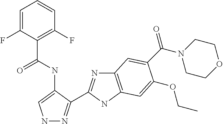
C1=C(F)C(C(NC2=CNN=C2C2=NC3=C(N2)C=C(OCC)C(C(N2CCOCC2)=O)=C3)=O)=C(F)C=C1
